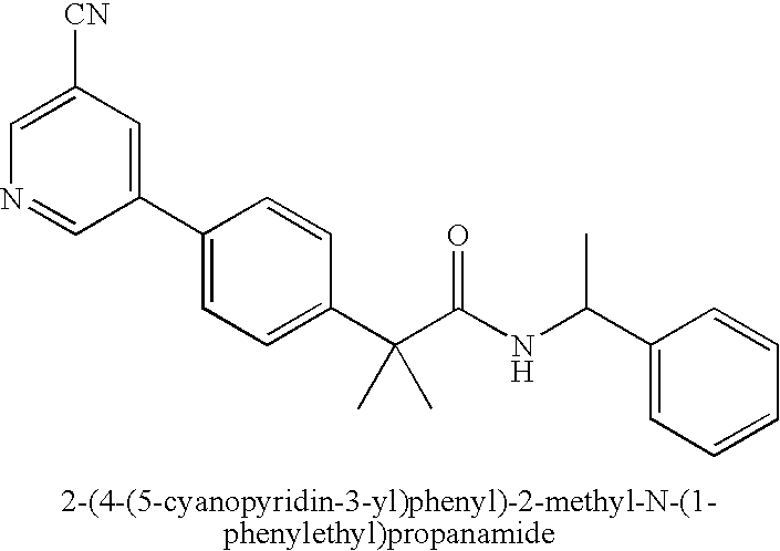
C1(C2=CC=C(C(C(NC(C3=CC=CC=C3)C)=O)(C)C)C=C2)=CC([CN])=CN=C1
